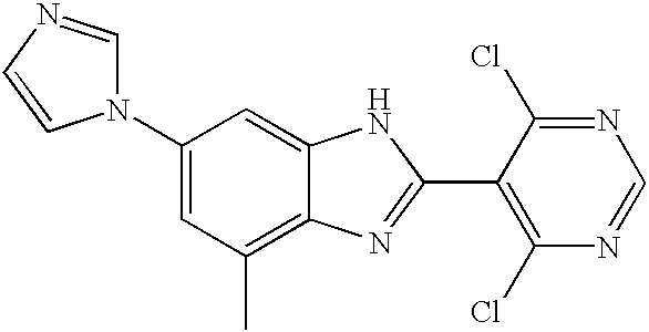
C1(N2C=NC=C2)=CC(C)=C2C(=C1)NC(C1=C(Cl)N=CN=C1Cl)=N2
